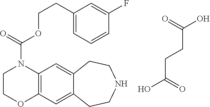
C12=C(C=C3C(=C1)CCNCC3)OCCN2C(=O)OCCC1=CC=CC(F)=C1.C(C(O)=O)CC(=O)O
